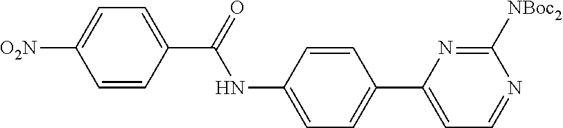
C1=CC(C(=O)NC2=CC=C(C3=CC=NC([NBoc2])=N3)C=C2)=CC=C1[O2N]
